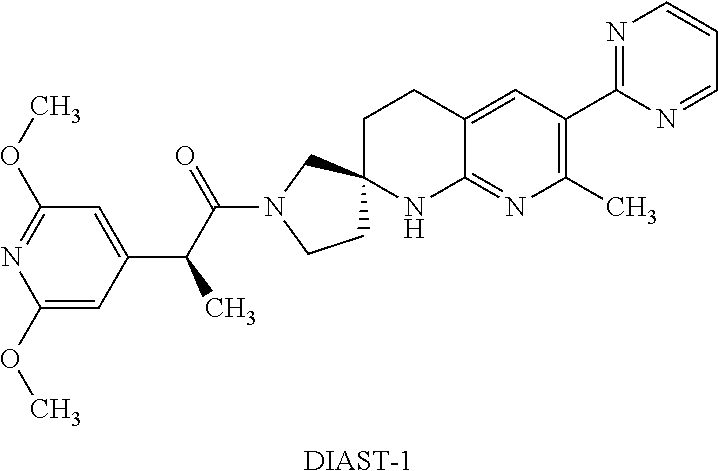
C1(OC)=CC(C(C(N2CCC3(C2)CCC2=CC(C4=NC=CC=N4)=C(C)N=C2N3)=O)C)=CC(OC)=N1.[DIAST-1]
